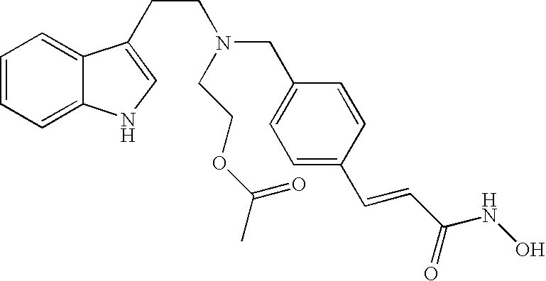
C1=CC=C2C(=C1)C(CCN(CC1=CC=C(C=CC(NO)=O)C=C1)CCOC(C)=O)=CN2
